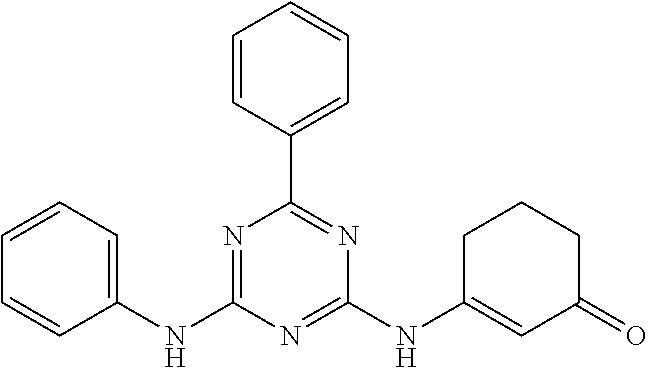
C1=CC(C2=NC(NC3=CC(=O)CCC3)=NC(NC3=CC=CC=C3)=N2)=CC=C1
